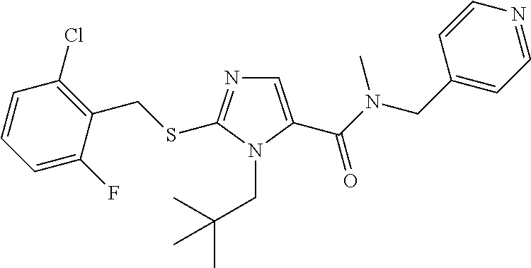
C1=C(C(N(CC2=CC=NC=C2)C)=O)N(CC(C)(C)C)C(SCC2=C(Cl)C=CC=C2F)=N1
